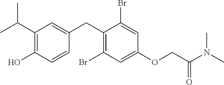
C1(CC2=CC(C(C)C)=C(O)C=C2)=C(Br)C=C(OCC(N(C)C)=O)C=C1Br
